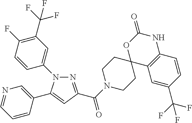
N1=C(C(=O)N2CCC3(CC2)C2=C(NC(=O)O3)C=CC(C(F)(F)F)=C2)C=C(C2=CN=CC=C2)N1C1=CC(C(F)(F)F)=C(F)C=C1
